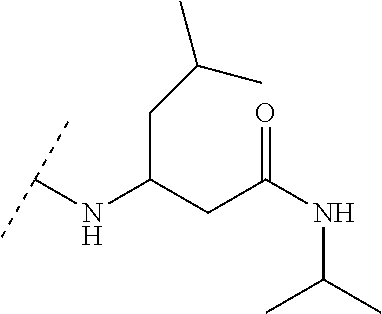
C(C(CC(NC(C)C)=O)NC(C)C)C(C)C
